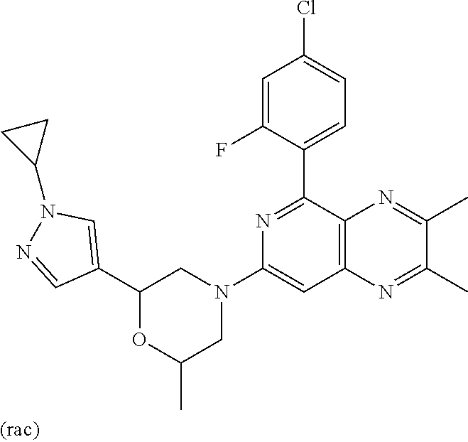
C1(C2=CN(C3CC3)N=C2)OC(C)CN(C2=CC3=C(C(C4=CC=C(Cl)C=C4F)=N2)N=C(C)C(C)=N3)C1
